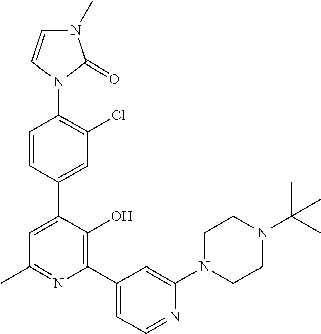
N1(C2=C(Cl)C=C(C3=CC(C)=NC(C4=CC=NC(N5CCN(C(C)(C)C)CC5)=C4)=C3O)C=C2)C(=O)N(C)C=C1
